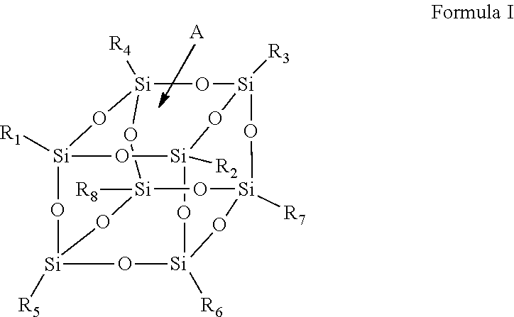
O1[Si]2([R8])O[Si]3([R5])O[Si]4([R1])O[Si]5([R2])O[Si]([R6])(O[Si]([R7])(O2)O[Si]([R3])(O[Si]1([R4])O4)O5)O3.[A]
